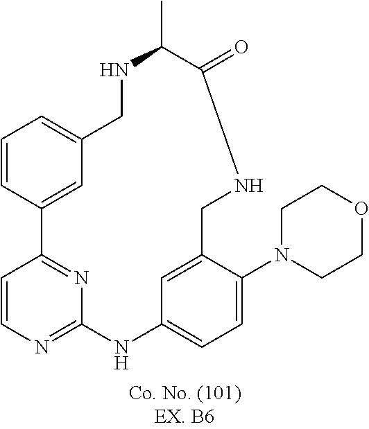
C1=CC2=NC(=N1)NC1=CC=C(N3CCOCC3)C(=C1)CNC(=O)C(C)NCC1=CC=CC2=C1
